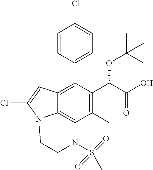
C1=CC(C2=C3C4=C(C(C)=C2C(C(=O)O)OC(C)(C)C)N(S(=O)(C)=O)CCN4C(Cl)=C3)=CC=C1Cl
